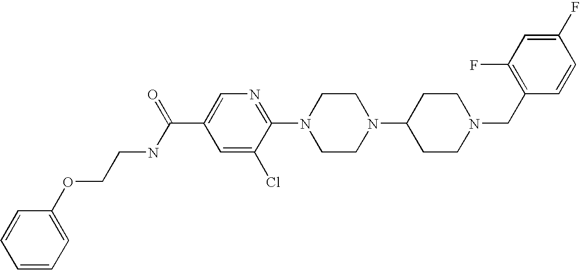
C1(F)=CC(F)=C(CN2CCC(N3CCN(C4=NC=C(C(NCCOC5=CC=CC=C5)=O)C=C4Cl)CC3)CC2)C=C1
